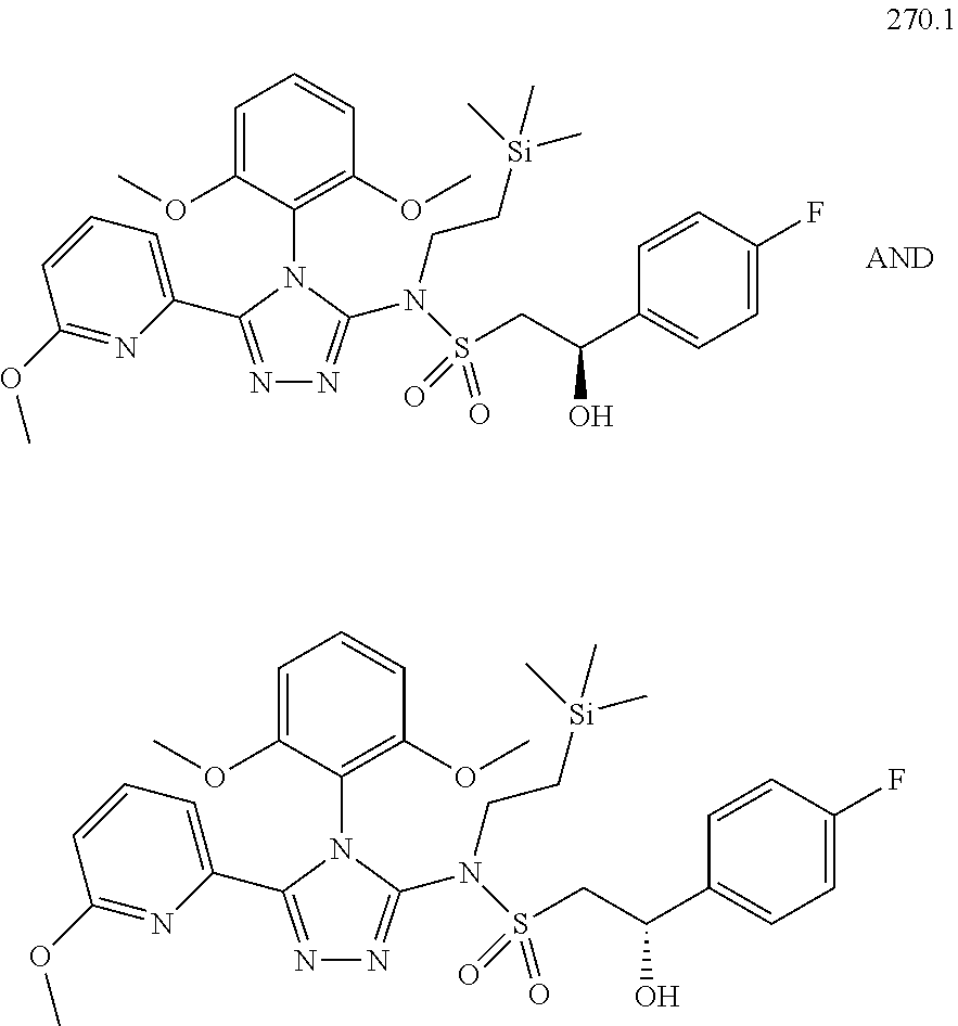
C1=C(OC)C(N2C(C3=CC=CC(OC)=N3)=NN=C2N(S(CC(C2=CC=C(F)C=C2)O)(=O)=O)CC[Si](C)(C)C)=C(OC)C=C1.C1=C(OC)C(N2C(C3=CC=CC(OC)=N3)=NN=C2N(S(CC(C2=CC=C(F)C=C2)O)(=O)=O)CC[Si](C)(C)C)=C(OC)C=C1
